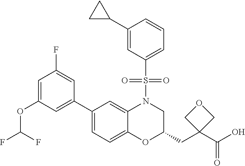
C1=C(OC(F)F)C=C(C2=CC=C3C(=C2)N(S(C2=CC=CC(C4CC4)=C2)(=O)=O)CC(CC2(C(O)=O)COC2)O3)C=C1F
